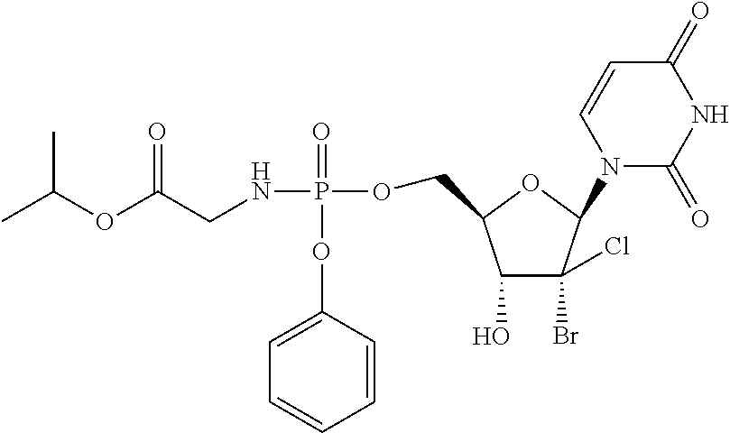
CC(OC(CNP(=O)(OC1=CC=CC=C1)OCC1C(O)C(Br)(Cl)C(N2C(=O)NC(=O)C=C2)O1)=O)C
